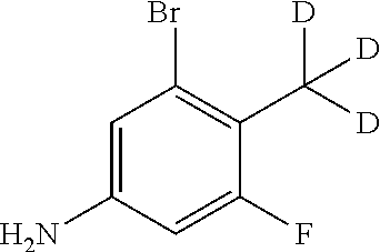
C1=C(N)C=C(F)C(C([D])([D])[D])=C1Br
